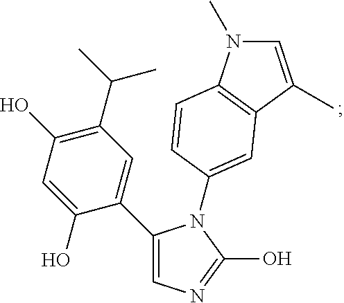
C1(C2=CN=C(O)N2C2=CC3=C(N(C)C=C3C)C=C2)=CC(C(C)C)=C(O)C=C1O
